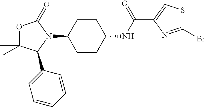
C1CC(NC(C2=CSC(Br)=N2)=O)CCC1N1C(=O)OC(C)(C)C1C1=CC=CC=C1
